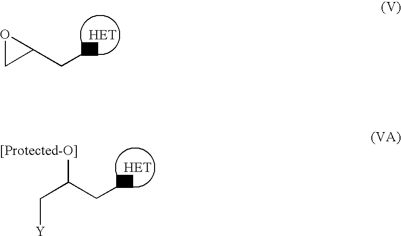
C1(CN)OC1.[HET].C(N)C([[Protected-O]])C[Y].[HET]
